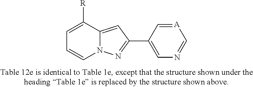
C1=C([R])C2=CC(C3=CN=C[A]=C3)=NN2C=C1
